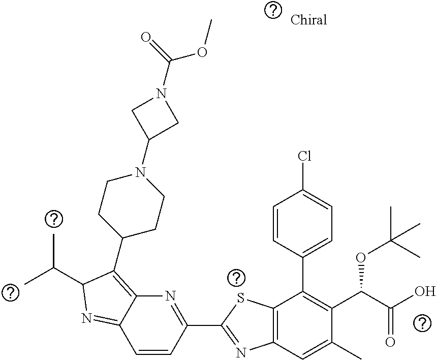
C1=CC(C2=NC3=C(S2)C(C2=CC=C(Cl)C=C2)=C(C(C(O)=O)OC(C)(C)C)C(C)=C3)=NC2=C(C3CCN(C4CN(C(OC)=O)C4)CC3)C(C(C)C)N=C12
